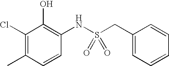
C1(Cl)=C(C)C=CC(NS(CC2=CC=CC=C2)(=O)=O)=C1O
